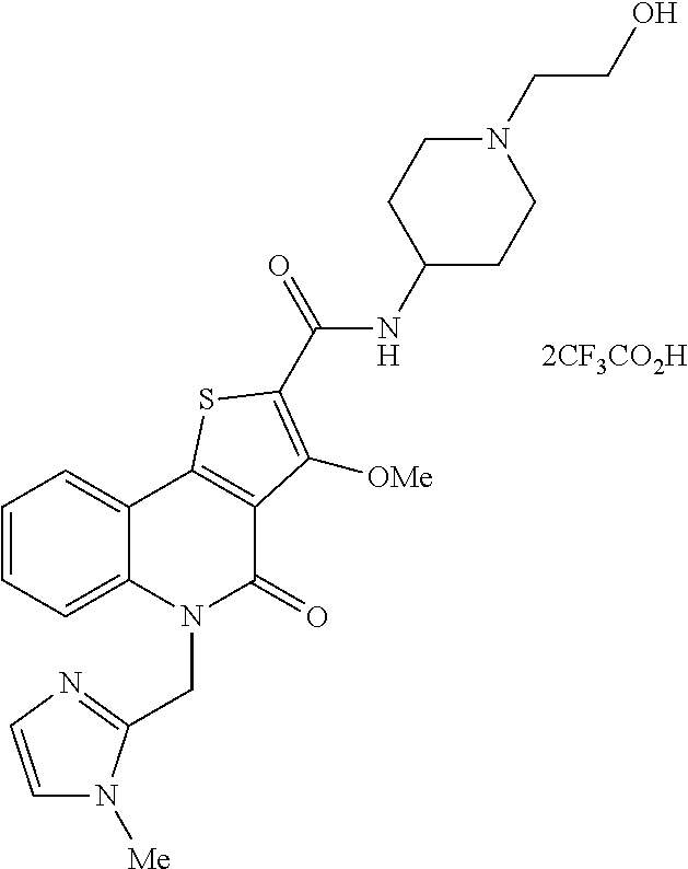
C1=CC=C2C(=C1)C1=C(C(=O)N2CC2=NC=CN2[Me])C([OMe])=C(C(NC2CCN(CCO)CC2)=O)S1
